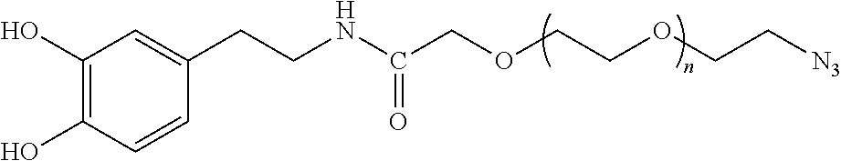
O(CCOCC[N3])CC(NCCC1=CC(O)=C(O)C=C1)=O
